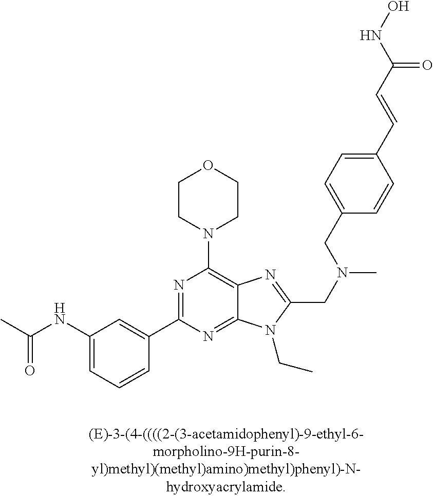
C1(NC(C)=O)=CC=CC(C2=NC(N3CCOCC3)=C3C(=N2)N(CC)C(CN(C)CC2=CC=C(C=CC(NO)=O)C=C2)=N3)=C1
